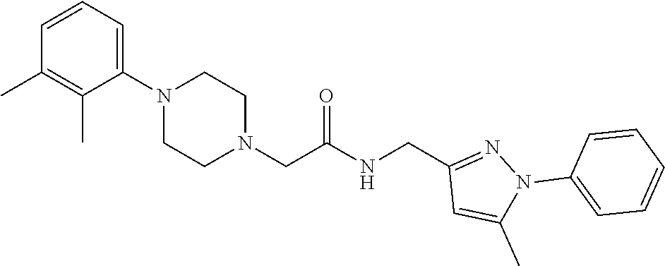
C1=CC=C(N2CCN(CC(NCC3=NN(C4=CC=CC=C4)C(C)=C3)=O)CC2)C(C)=C1C
